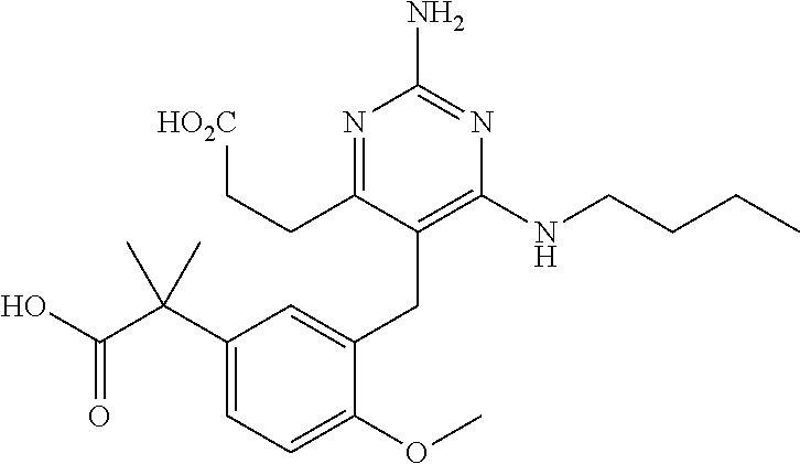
C1=C(C(C(O)=O)(C)C)C=C(CC2=C(NCCCC)N=C(N)N=C2CC[HO2C])C(OC)=C1
